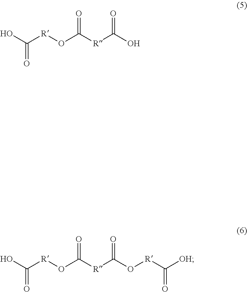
O=C([R]OC([R]C(O)=O)=O)O.O=C([R]OC([R]C(O[R]C([OH])=O)=O)=O)O
